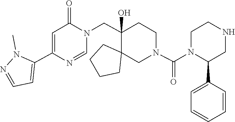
C1CN(C(N2CCC(CN3C=NC(C4=CC=NN4C)=CC3=O)(O)C3(CCCC3)C2)=O)C(C2=CC=CC=C2)CN1
